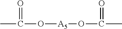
C(O[A5]OC(C)=O)(C)=O
